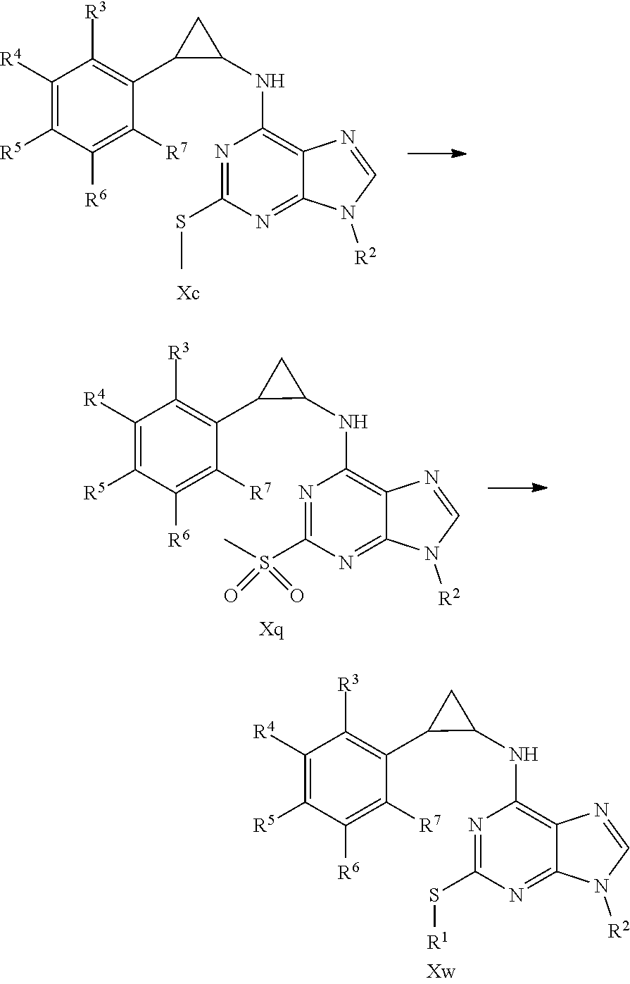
C1(S[R1])=NC(NC2C(C3=C([R3])C([R4])=C([R5])C([R6])=C3[R7])C2)=C2C(=N1)N([R2])C=N2.C1(SC)=NC(NC2C(C3=C([R3])C([R4])=C([R5])C([R6])=C3[R7])C2)=C2C(=N1)N([R2])C=N2.C1(S(=O)(C)=O)=NC(NC2C(C3=C([R3])C([R4])=C([R5])C([R6])=C3[R7])C2)=C2C(=N1)N([R2])C=N2
